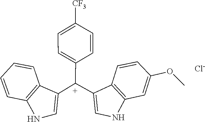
C1=CC2=C(C=C1)C([C+](C1=CC=C([CF3])C=C1)C1=CNC3=C1C=CC(OC)=C3)=CN2.[Cl-]
